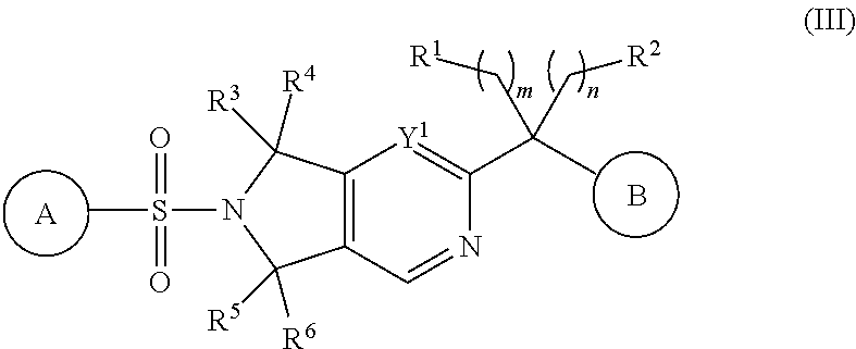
C12=C(C=NC(C(C)(C[R2])C[R1])=[Y1]1)C([R6])([R5])N(S(C)(=O)=O)C2([R4])[R3].[A].B
